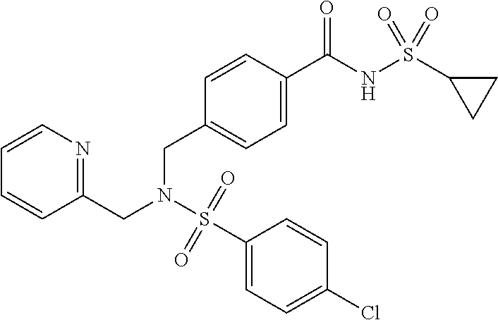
C1=CN=C(CN(S(C2=CC=C(Cl)C=C2)(=O)=O)CC2=CC=C(C(NS(C3CC3)(=O)=O)=O)C=C2)C=C1
